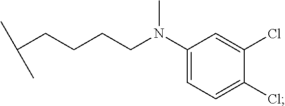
C(CCCC(C)C)N(C)C1=CC=C(Cl)C(Cl)=C1
